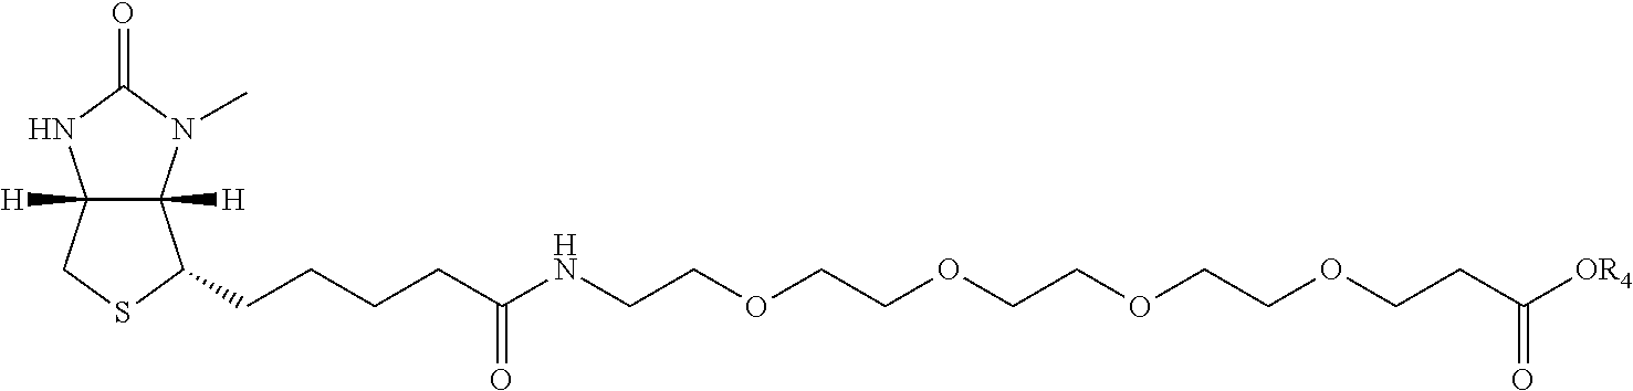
C12([H])C([H])(N(C)C(=O)N1)C(CCCCC(NCCOCCOCCOCCOCCC([OR4])=O)=O)SC2
